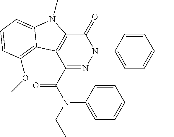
C1(C(N(CC)C2=CC=CC=C2)=O)=NN(C2=CC=C(C)C=C2)C(=O)C2=C1C1=C(OC)C=CC=C1N2C
